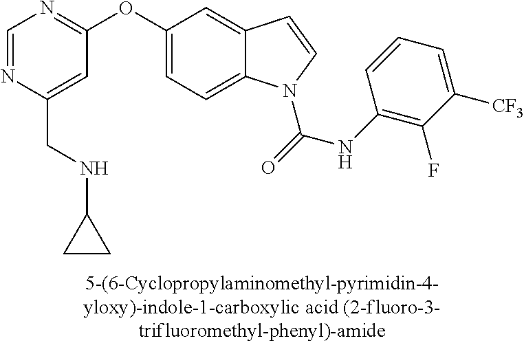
C1=NC(CNC2CC2)=CC(OC2=CC=C3C(=C2)C=CN3C(=O)NC2=C(F)C([CF3])=CC=C2)=N1
